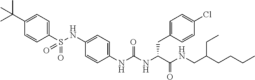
C1(C(C)(C)C)=CC=C(S(NC2=CC=C(NC(NC(C(NCC(CCCC)CC)=O)CC3=CC=C(Cl)C=C3)=O)C=C2)(=O)=O)C=C1
